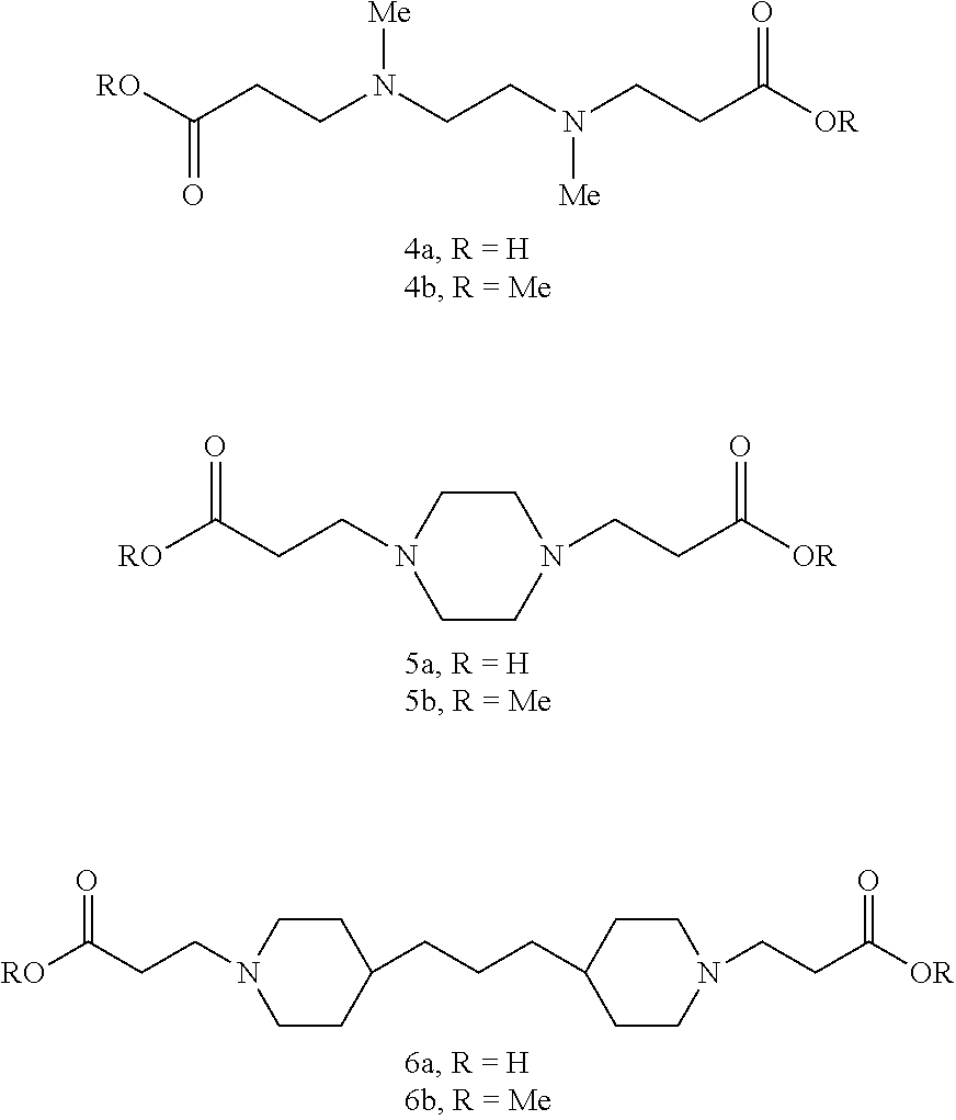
[RO]C(CCN(CCN([Me])CCC([OR])=O)[Me])=O.[RO]C(CCN1CCN(CCC([OR])=O)CC1)=O.[RO]C(CCN1CCC(CCCC2CCN(CCC([OR])=O)CC2)CC1)=O
